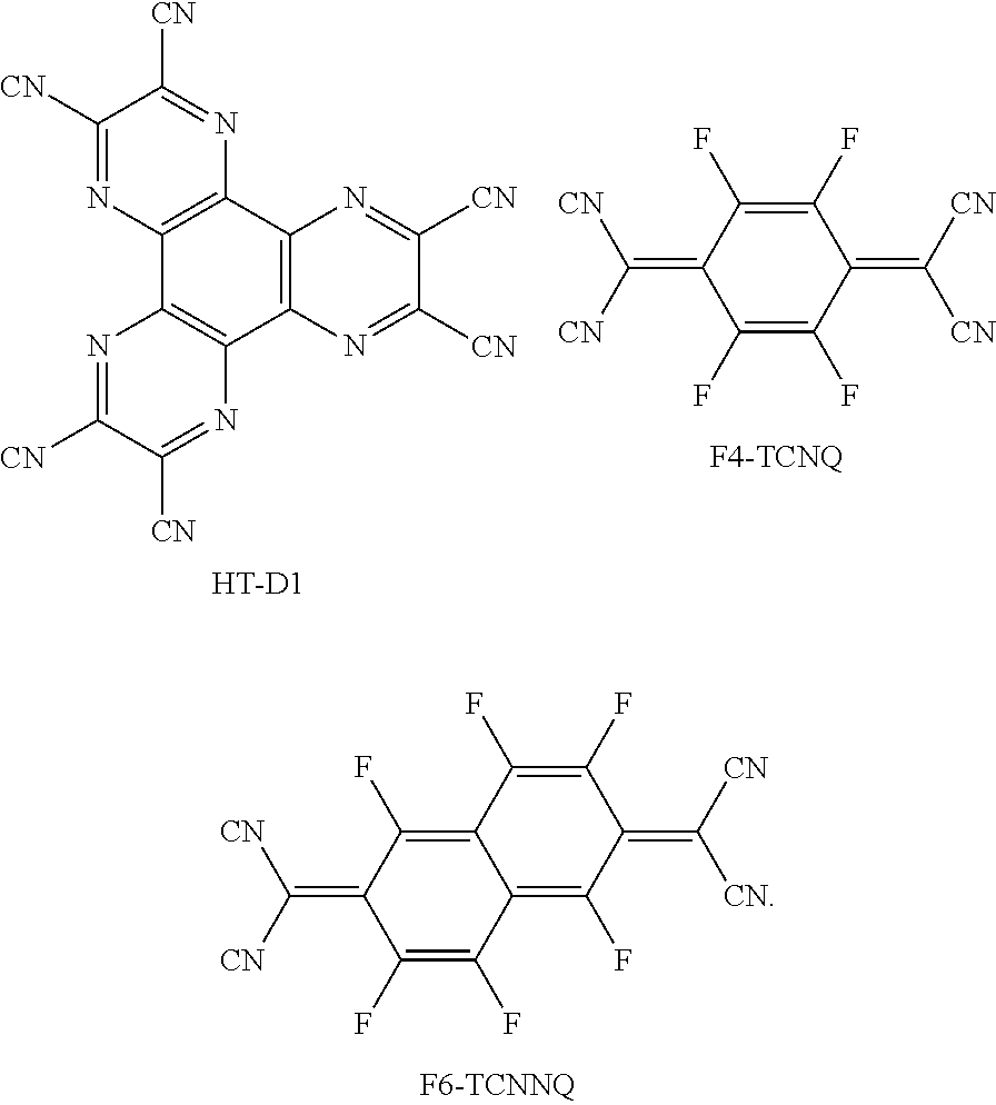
C1(F)=C(F)C2=C(F)C(=C([CN])[CN])C(F)=C(F)C2=C(F)C1=C([CN])[CN].C1([CN])=NC2=C(N=C1[CN])C1=C(C3=C2N=C([CN])C([CN])=N3)N=C([CN])C([CN])=N1.[HT-D1].C1(F)=C(F)C(=C([CN])[CN])C(F)=C(F)C1=C([CN])[CN]
